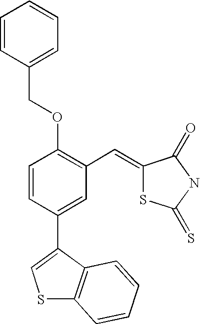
C1=CC(C2=CSC3=C2C=CC=C3)=CC(C=C2SC(=S)NC2=O)=C1OCC1=CC=CC=C1
